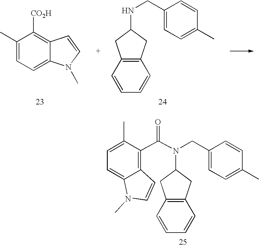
C12=C(C=CC=C1)CC(N(CC1=CC=C(C)C=C1)C(C1=C3C(=CC=C1C)N(C)C=C3)=O)C2.C12=C(C=CC=C1)CC(NCC1=CC=C(C)C=C1)C2.C1(C)=CC=C2C(=C1[CO2H])C=CN2C
